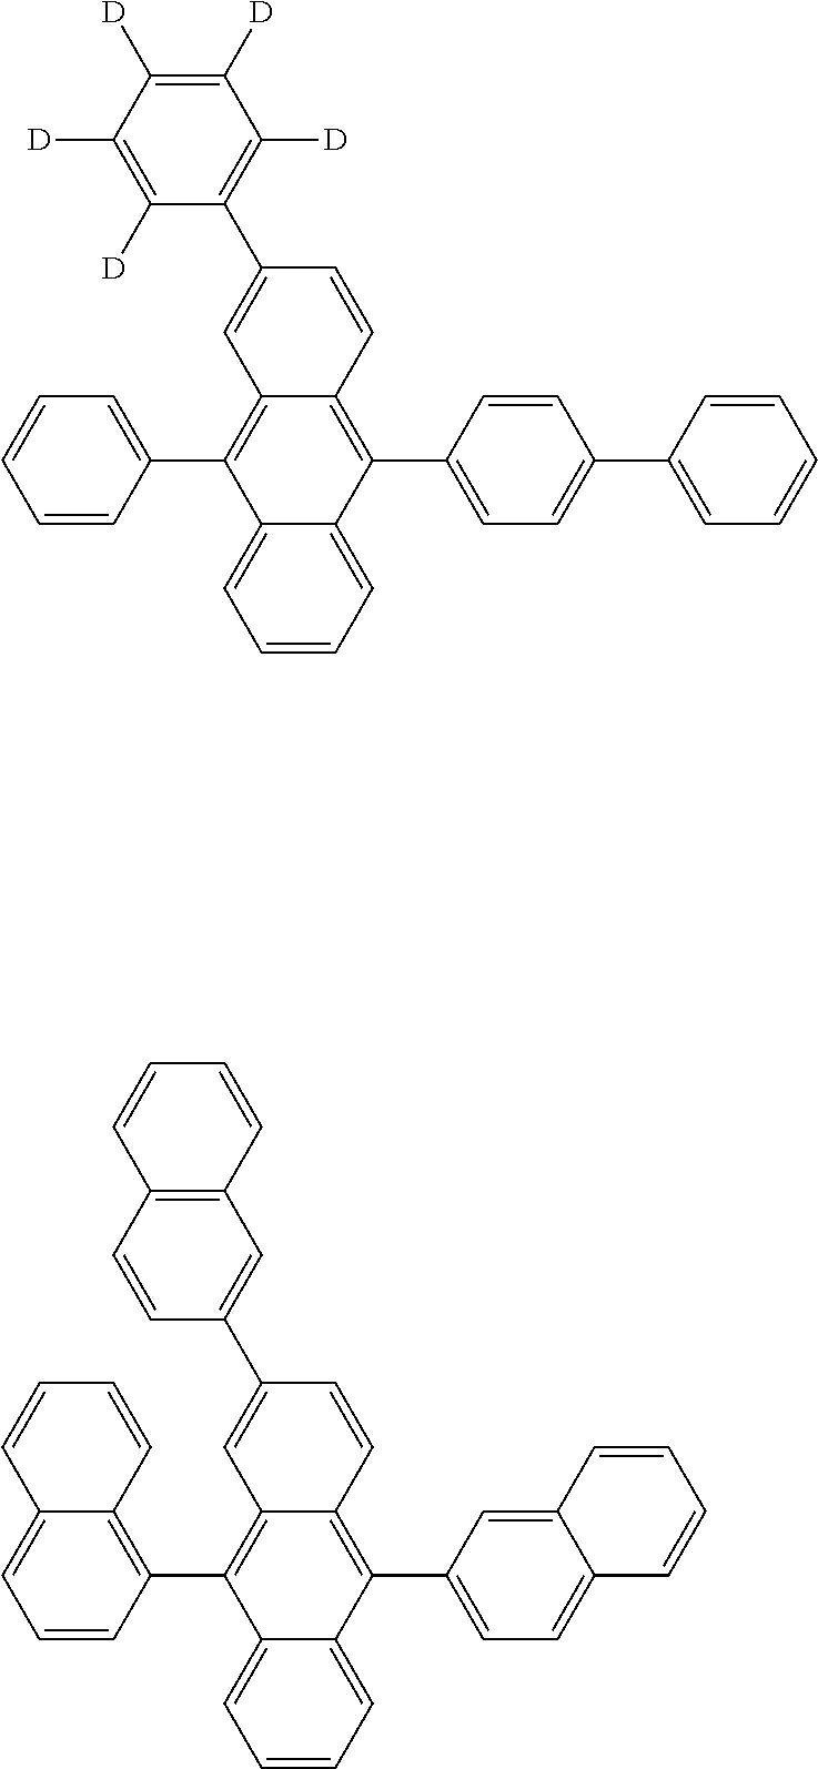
C1=CC=C2C(=C1)C(C1=C3C(=CC=C1)C=CC=C3)=C1C(=C2C2=CC=C3C(=C2)C=CC=C3)C=CC(C2=CC3=C(C=C2)C=CC=C3)=C1.C1=CC=C2C(=C1)C(C1=CC=CC=C1)=C1C(=C2C2=CC=C(C3=CC=CC=C3)C=C2)C=CC(C2=C([D])C([D])=C([D])C([D])=C2[D])=C1
